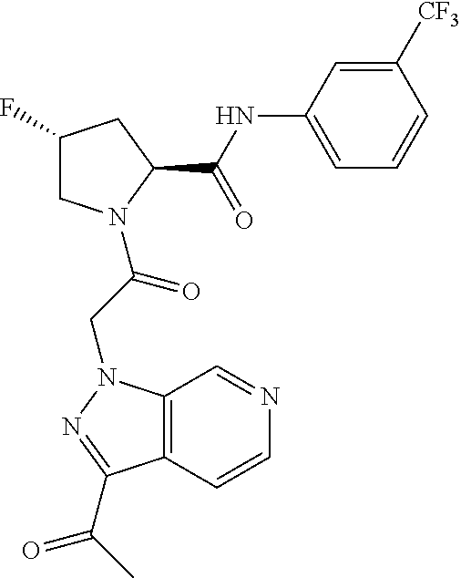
C1C(F)CC(C(=O)NC2=CC=CC([CF3])=C2)N1C(CN1C2=C(C(C(=O)C)=N1)C=CN=C2)=O
